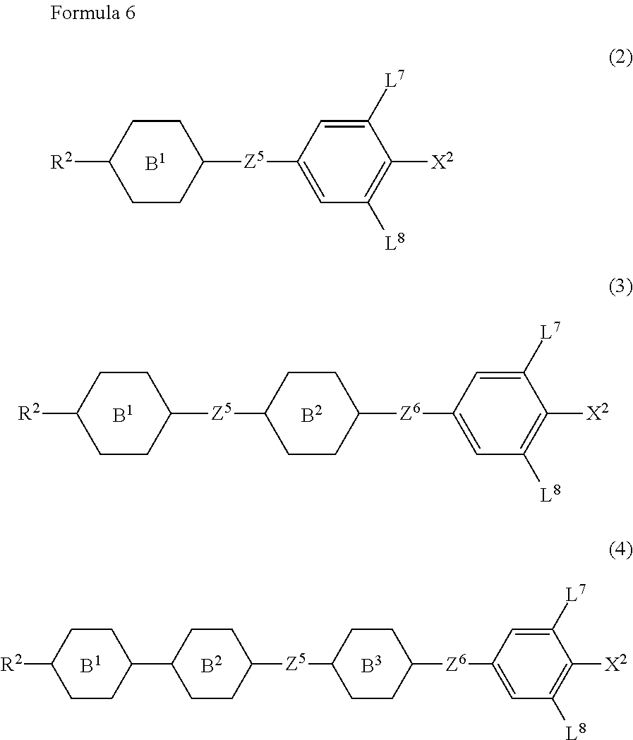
C1CC(C2CCC([Z5]C3CCC([Z6]C4=CC([L8])=C([X2])C([L7])=C4)CC3)CC2)CCC1[R2].[R2]C1CCC([Z5]C2CCC([Z6]C3=CC([L8])=C([X2])C([L7])=C3)CC2)CC1.[R2]C1CCC([Z5]C2=CC([L8])=C([X2])C([L7])=C2)CC1
